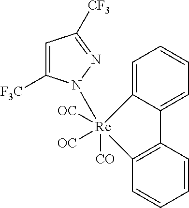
C1=C2C(=CC=C1)C1=C(C=CC=C1)[Re]2(N1C([F3C])=CC([CF3])=N1)([OC])([OC])[CO]
